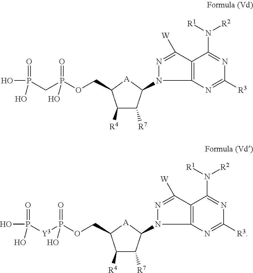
C1([R4])C([R7])C(N2N=C([W])C3=C2N=C([R3])N=C3N([R1])[R2])[A]C1COP(CP(O)(=O)O)(=O)O.C1([R4])C([R7])C(N2N=C([W])C3=C2N=C([R3])N=C3N([R1])[R2])[A]C1COP([Y3]P(O)(=O)O)(=O)O
